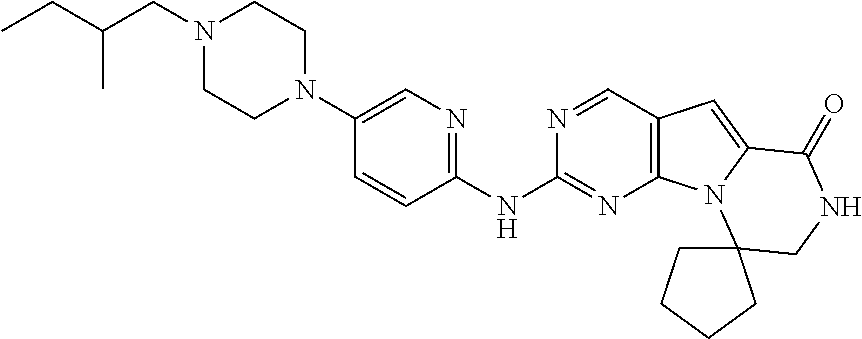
C1(N2CCN(CC(CC)C)CC2)=CN=C(NC2=NC3=C(C=N2)C=C2N3C3(CNC2=O)CCCC3)C=C1
